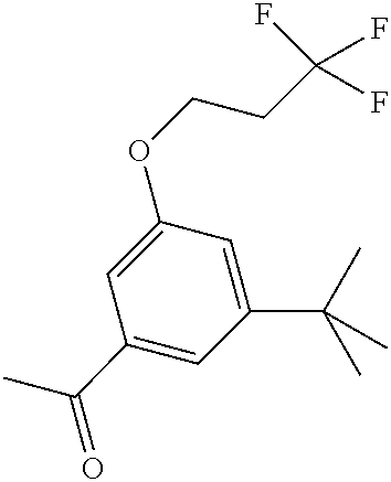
C1(OCCC(F)(F)F)=CC(C(C)=O)=CC(C(C)(C)C)=C1
